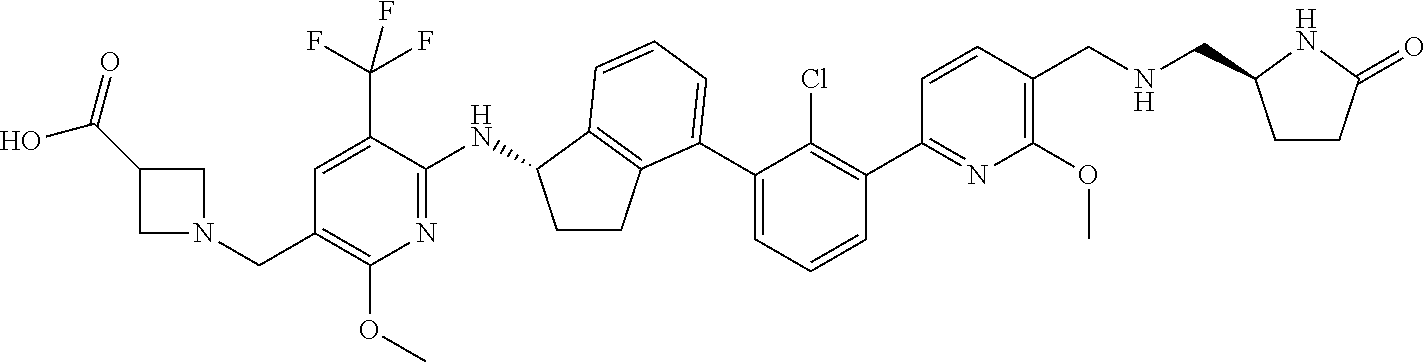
C1=C(C(F)(F)F)C(NC2CCC3=C2C=CC=C3C2=CC=CC(C3=NC(OC)=C(CNCC4CCC(=O)N4)C=C3)=C2Cl)=NC(OC)=C1CN1CC(C(=O)O)C1
